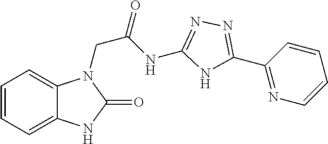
C12=CC=CC=C1N(CC(=O)NC1=NN=C(C3=NC=CC=C3)N1)C(=O)N2
